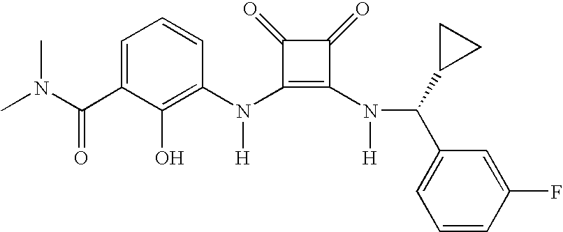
CN(C(C1=CC=CC(N(C2=C(N(C(C3CC3)C3=CC=CC(F)=C3)[H])C(=O)C2=O)[H])=C1O)=O)C
